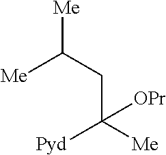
[Me]C(CC([Me])([Pyd])[OPr])[Me]
